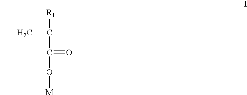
CCC([R1])(C)C(=O)O[M]
